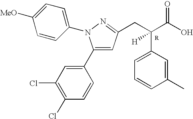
C1(C2=CC(Cl)=C(Cl)C=C2)=CC(CC(C2=CC=CC(C)=C2)(C(=O)O)[H])=NN1C1=CC=C([MeO])C=C1
